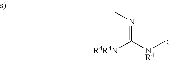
N(=C([R4R4N])[NR4]C)C
